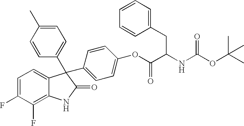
C1=C(F)C(F)=C2C(=C1)C(C1=CC=C(C)C=C1)(C1=CC=C(OC(C(NC(OC(C)(C)C)=O)CC3=CC=CC=C3)=O)C=C1)C(=O)N2
